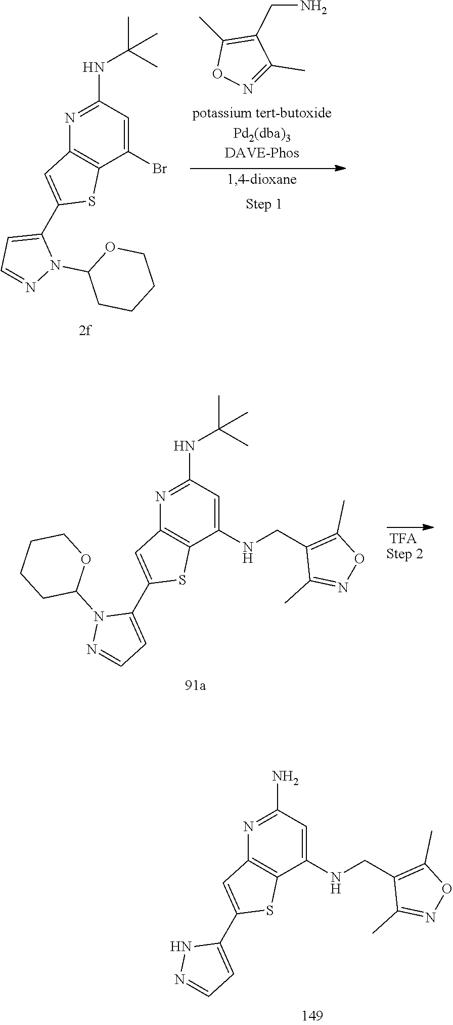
N1=C(C)C(CN)=C(C)O1.C1(NC(C)(C)C)=NC2=C(C(Br)=C1)SC(C1=CC=NN1C1CCCCO1)=C2.C1(NC(C)(C)C)=NC2=C(C(NCC3=C(C)ON=C3C)=C1)SC(C1=CC=NN1C1OCCCC1)=C2.C1(N)=NC2=C(C(NCC3=C(C)ON=C3C)=C1)SC(C1=CC=NN1)=C2
